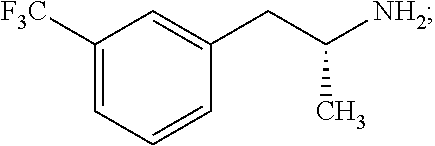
C1([F3C])=CC=CC(CC([NH2])C)=C1
